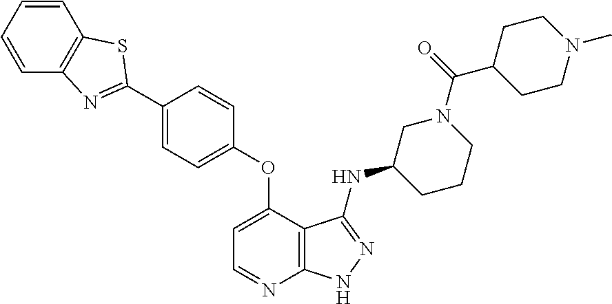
C1(C2=NC3=C(C=CC=C3)S2)=CC=C(OC2=CC=NC3=C2C(NC2CCCN(C(=O)C4CCN(C)CC4)C2)=NN3)C=C1
